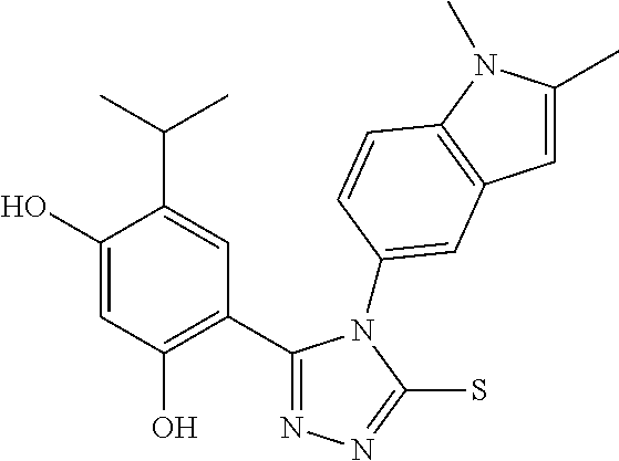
C1(C2=NN=C(S)N2C2=CC3=C(N(C)C(C)=C3)C=C2)=C(O)C=C(O)C(C(C)C)=C1
